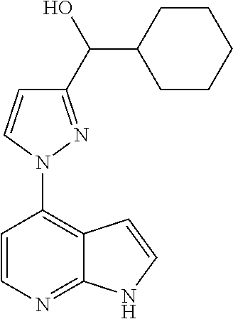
C1=CN=C2C(=C1N1N=C(C(C3CCCCC3)O)C=C1)C=CN2
